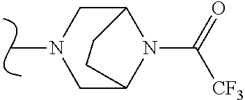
CN1CC2N(C([CF3])=O)C(C1)CC2
